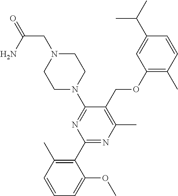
C1(C2=C(C)C=CC=C2OC)=NC(C)=C(COC2=C(C)C=CC(C(C)C)=C2)C(N2CCN(CC(=O)N)CC2)=N1
